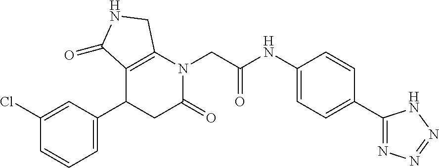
C1=C(Cl)C=CC=C1C1CC(=O)N(CC(NC2=CC=C(C3=NN=NN3)C=C2)=O)C2=C1C(=O)NC2
